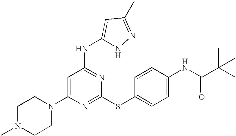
C1(N2CCN(C)CC2)=CC(NC2=CC(C)=NN2)=NC(SC2=CC=C(NC(C(C)(C)C)=O)C=C2)=N1
